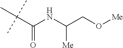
C(C(NC(CO[Me])[Me])=O)(C)(C)C
